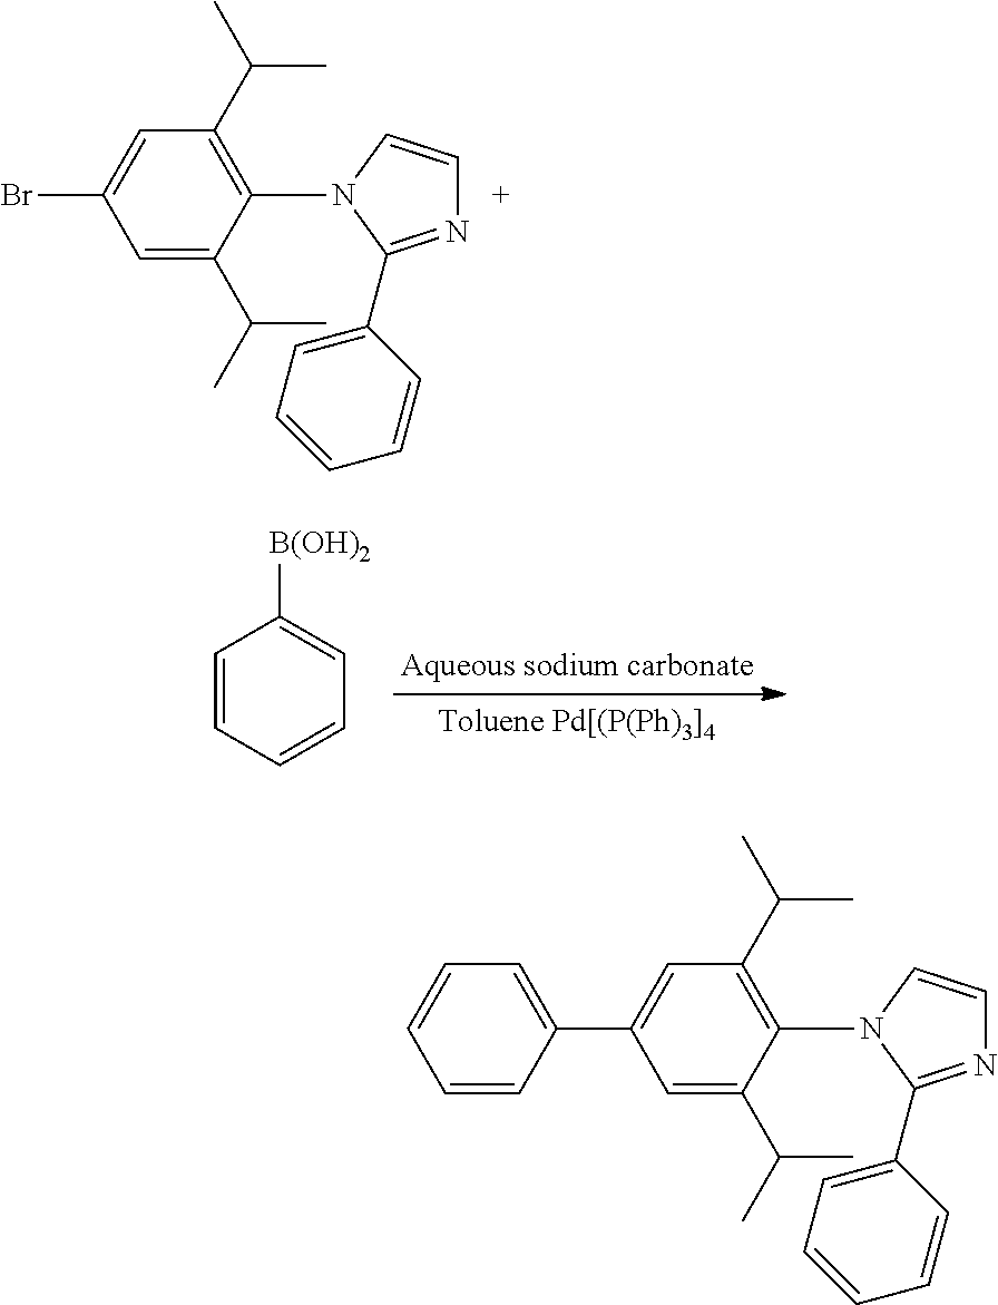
C1=C(C(C)C)C(N2C(C3=CC=CC=C3)=NC=C2)=C(C(C)C)C=C1C1=CC=CC=C1.C1=C(C(C)C)C(N2C(C3=CC=CC=C3)=NC=C2)=C(C(C)C)C=C1Br.C1=CC=CC=C1[B(OH)2]
